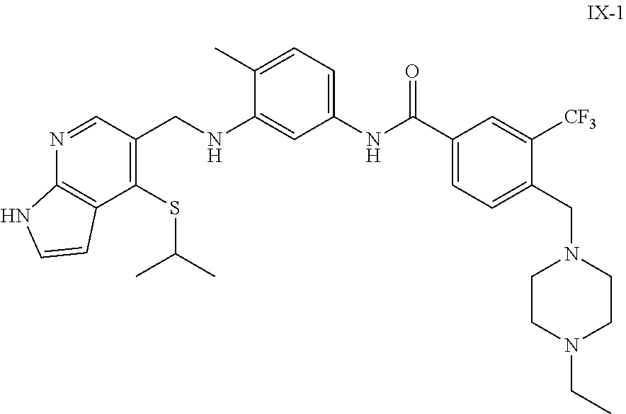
C1(CNC2=CC(NC(C3=CC=C(CN4CCN(CC)CC4)C([CF3])=C3)=O)=CC=C2C)=C(SC(C)C)C2=C(N=C1)NC=C2
